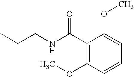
C(CNC(C1=C(OC)C=CC=C1OC)=O)C
